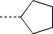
C1CCC(C)C1
